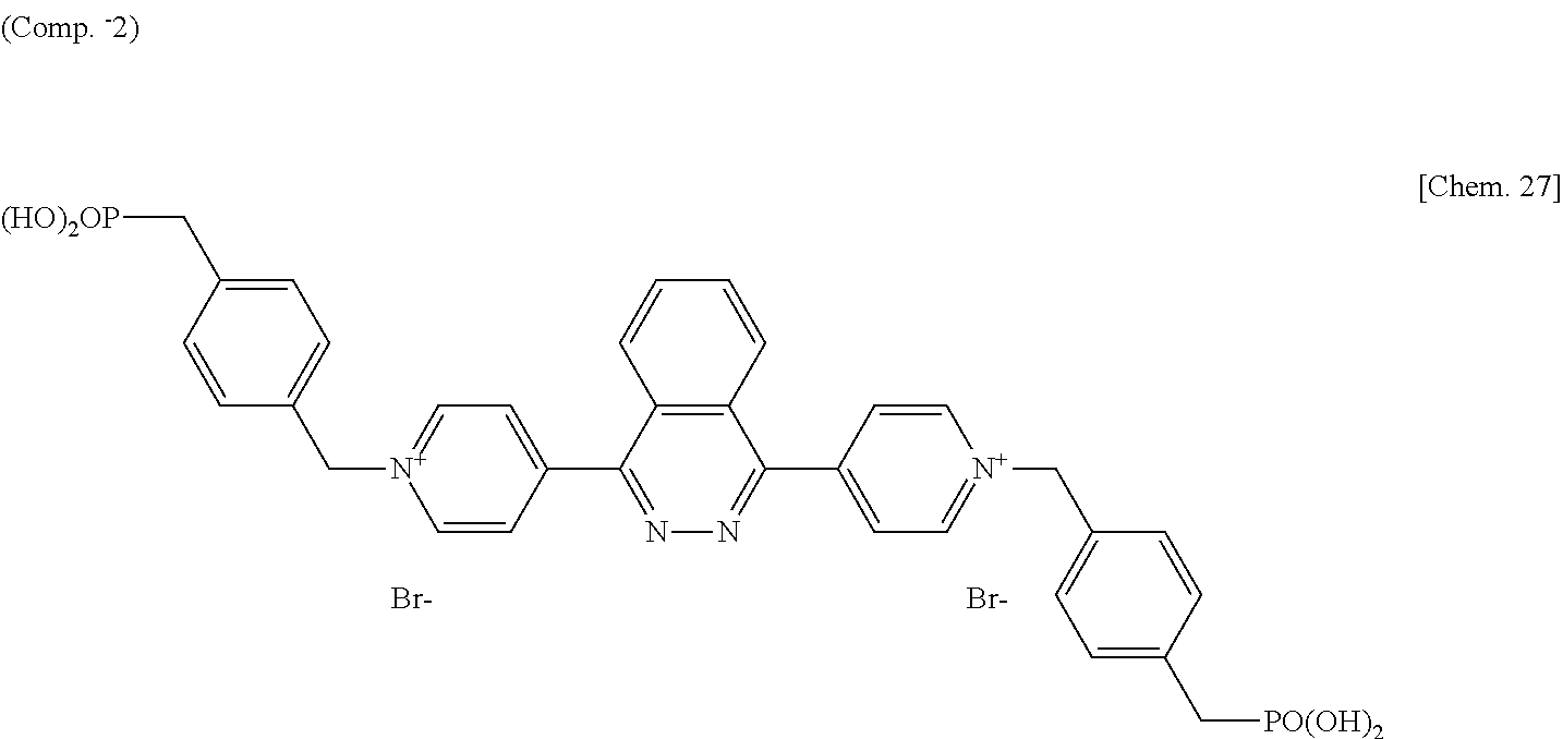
C1(C2=CC=[N+](CC3=CC=C(C[PO(OH)2])C=C3)C=C2)=NN=C(C2=CC=[N+](CC3=CC=C(C[(HO)2OP])C=C3)C=C2)C2=C1C=CC=C2.[Br-].[Br-]
